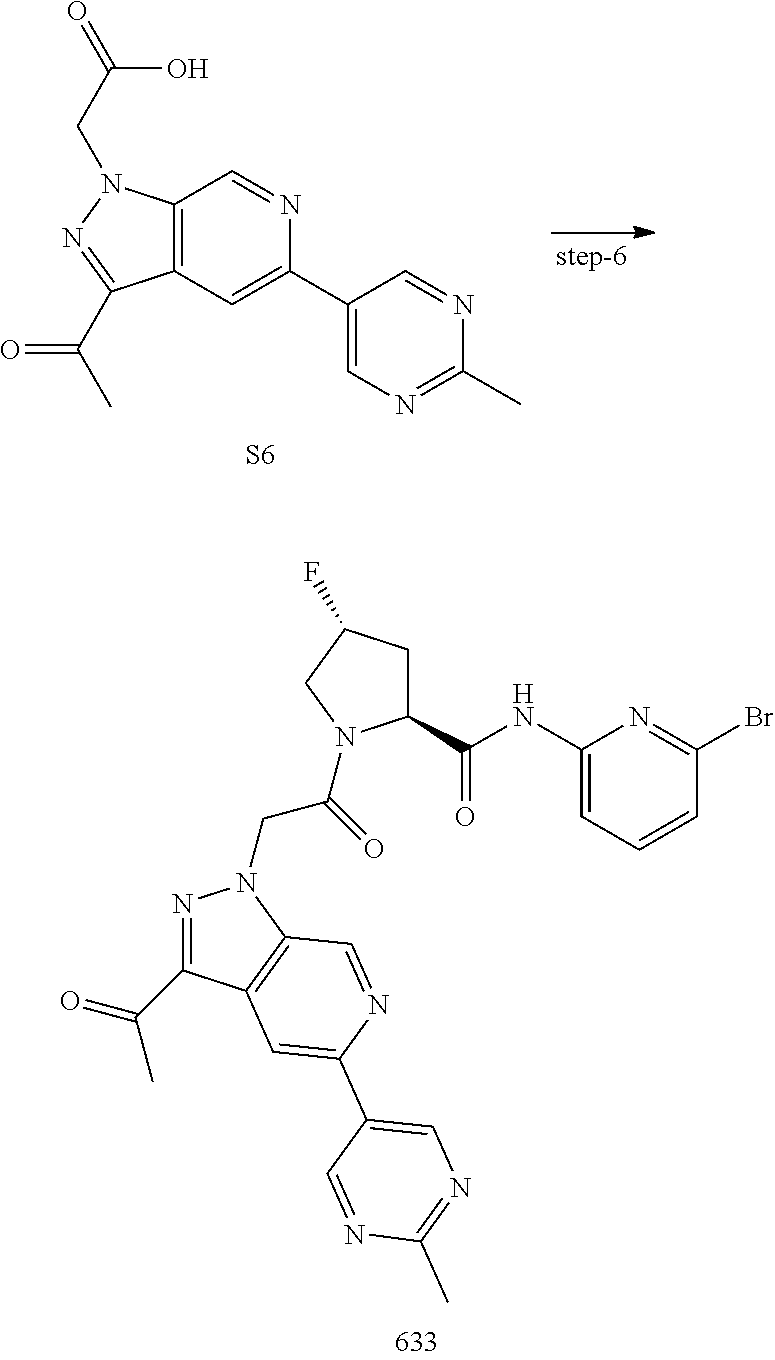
C12=C(C=C(C3=CN=C(C)N=C3)N=C1)C(C(C)=O)=NN2CC(O)=O.[S6].N1=C(C(=O)C)C2=C(N1CC(=O)N1C(C(NC3=CC=CC(Br)=N3)=O)CC(F)C1)C=NC(C1=CN=C(C)N=C1)=C2
